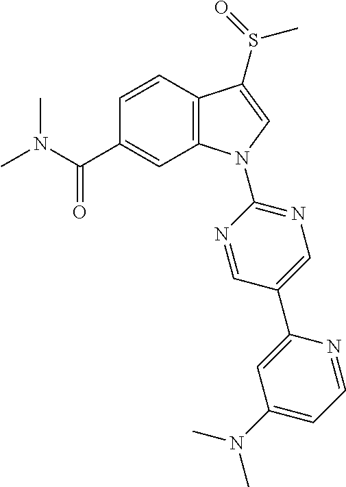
C(C1=CC2=C(C=C1)C(S(C)=O)=CN2C1=NC=C(C2=CC(N(C)C)=CC=N2)C=N1)(=O)N(C)C
